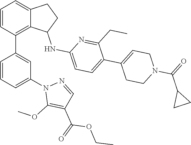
C1=CC(C2=CC(N3C(OC)=C(C(=O)OCC)C=N3)=CC=C2)=C2C(=C1)CCC2NC1=CC=C(C2=CCN(C(C3CC3)=O)CC2)C(CC)=N1
